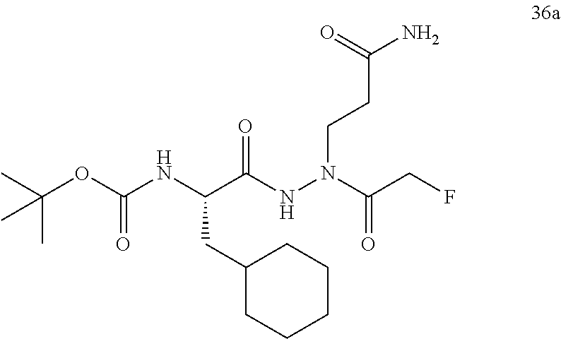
C(C(NN(CCC(N)=O)C(CF)=O)=O)(NC(OC(C)(C)C)=O)CC1CCCCC1
